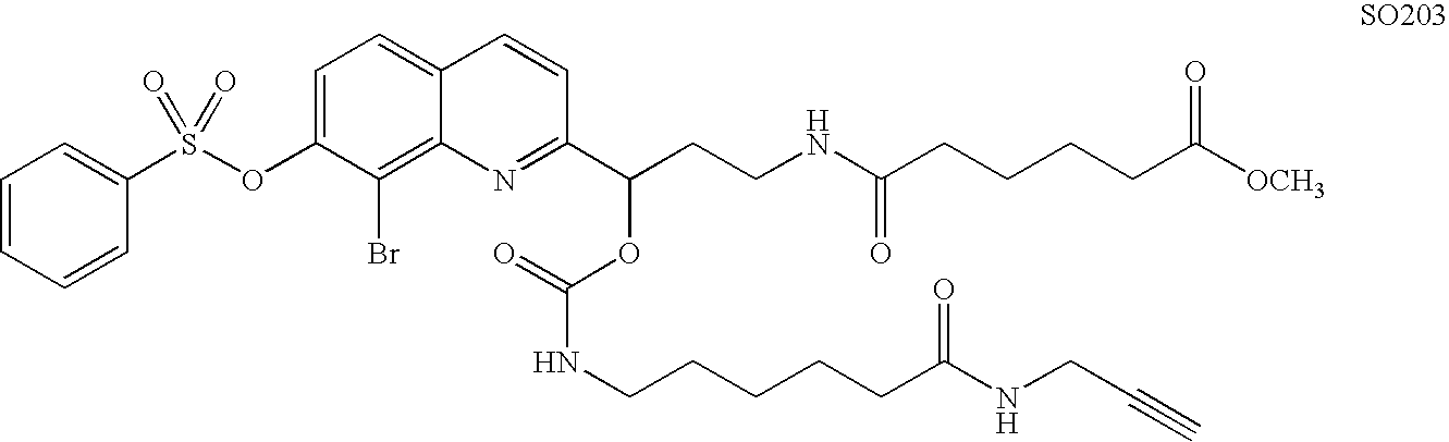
C1=CC=CC(S(OC2=CC=C3C(=C2Br)N=C(C(CCNC(CCCCC([OCH3])=O)=O)OC(=O)NCCCCCC(NCC#C)=O)C=C3)(=O)=O)=C1
